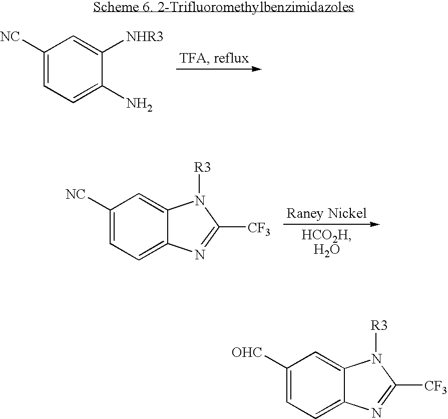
C1([NC])=CC=C(N)C([NHR3])=C1.C1([NC])=CC=C2C(=C1)N([R3])C([CF3])=N2.C1([OHC])=CC=C2C(=C1)N([R3])C([CF3])=N2
